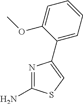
N1=C(N)SC=C1C1=CC=CC=C1OC
